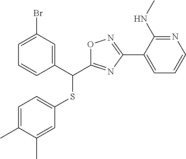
C1=C(C)C(C)=CC(SC(C2=CC(Br)=CC=C2)C2=NC(C3=CC=CN=C3NC)=NO2)=C1
